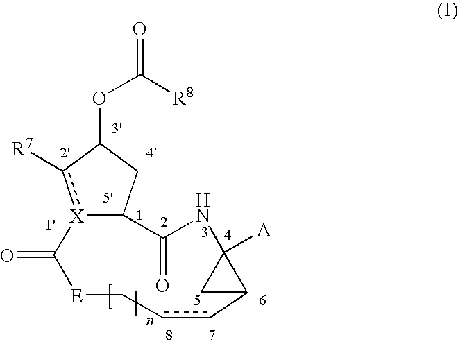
[X]12c([R7])C(OC(=O)[R8])CC1C(=O)NC1([A])C(ccC[E]C2=O)C1
